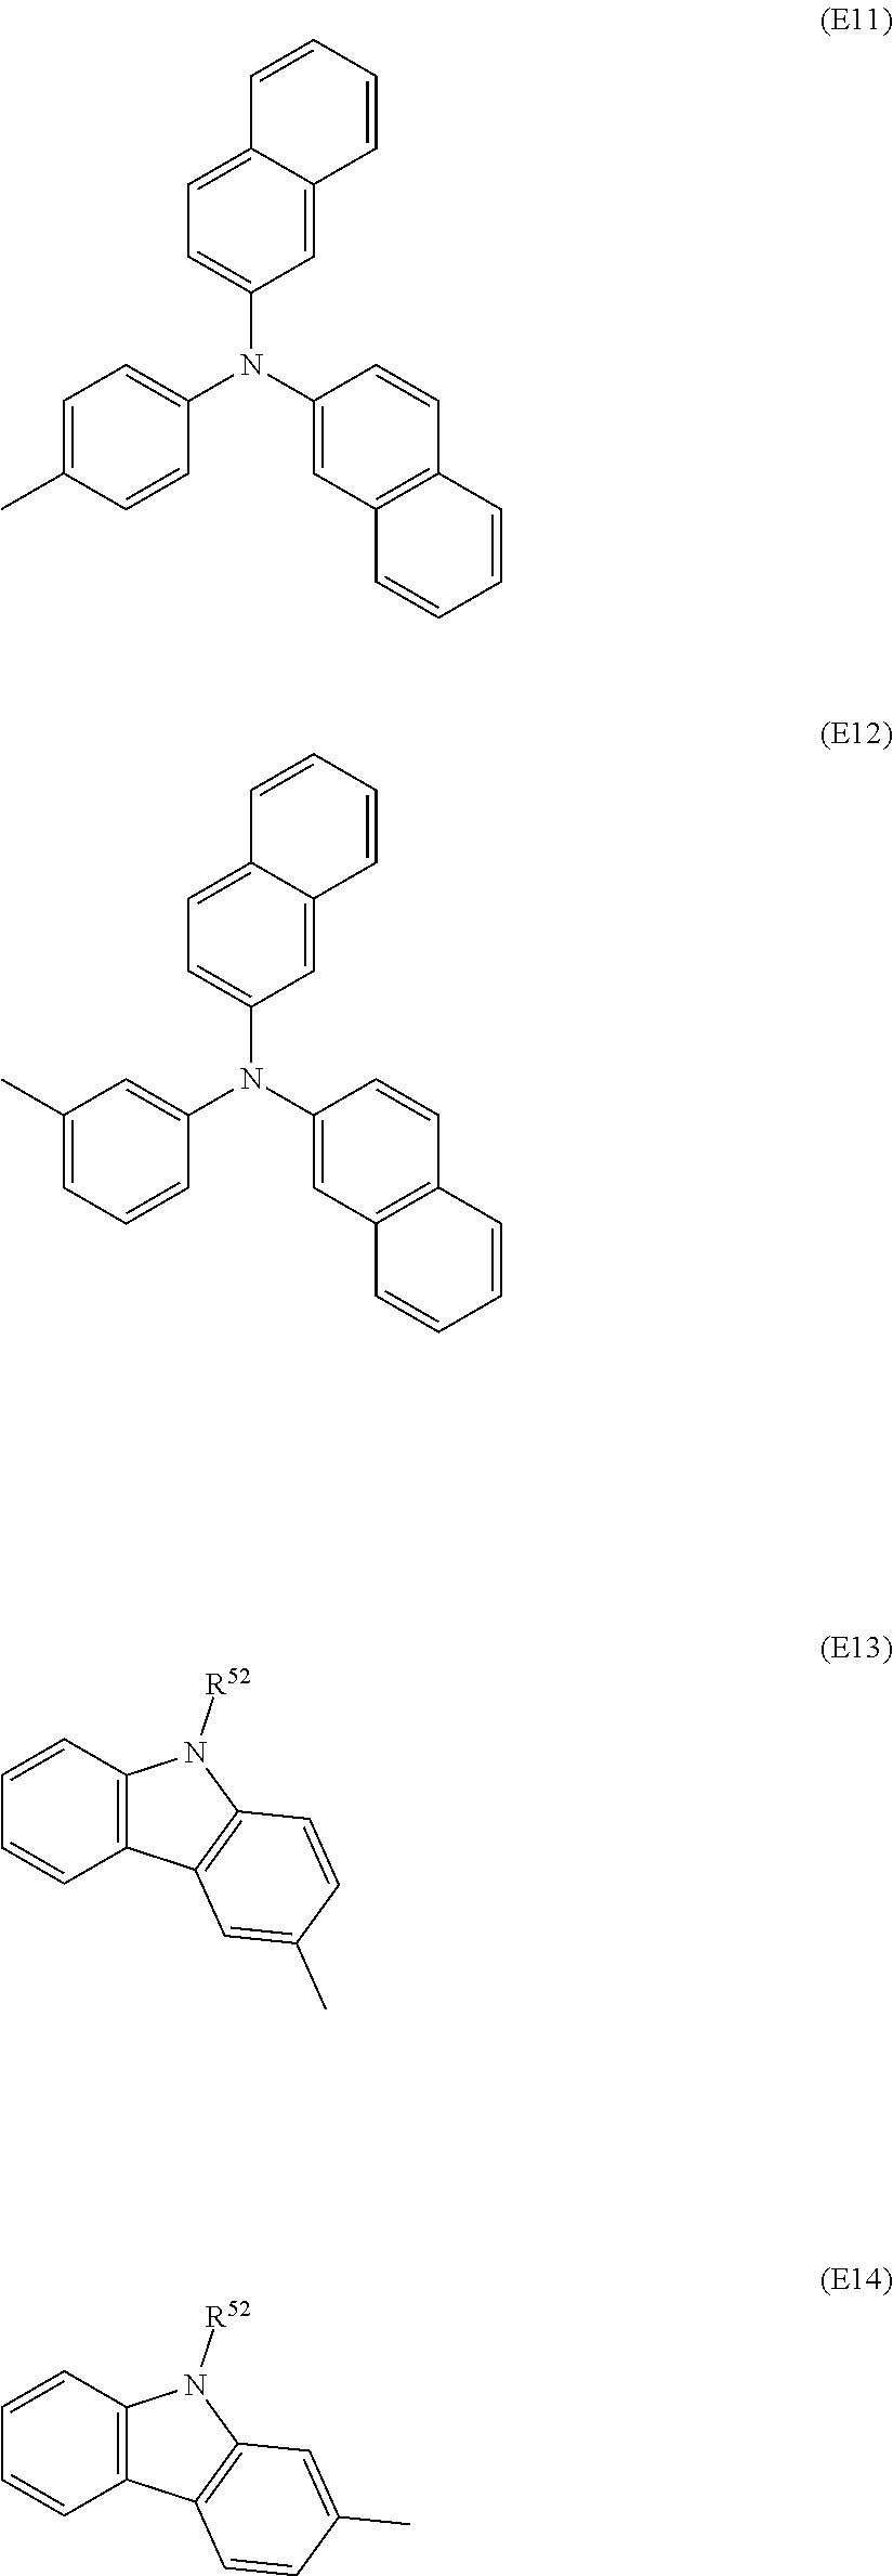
C1=C2C(=CC(N(C3=CC4=C(C=C3)C=CC=C4)C3=CC=C(C)C=C3)=C1)C=CC=C2.C1=C2C(=CC(N(C3=CC4=C(C=C3)C=CC=C4)C3=CC(C)=CC=C3)=C1)C=CC=C2.C1=CC2=C(C=C1)C1=C(N2[R52])C=CC(C)=C1.C1=CC2=C(C=C1)C1=C(N2[R52])C=C(C)C=C1
